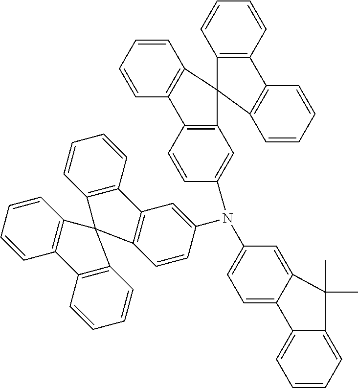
C1=C2C(=CC(N(C3=CC4=C(C=C3)C3(C5=C4C=CC=C5)C4=C(C=CC=C4)C4=C3C=CC=C4)C3=CC4=C(C=C3)C3=C(C=CC=C3)C43C4=C(C=CC=C4)C4=C3C=CC=C4)=C1)C(C)(C)C1=CC=CC=C21
